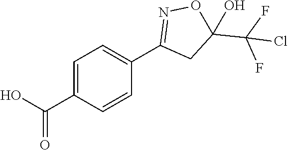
C1=C(C(O)=O)C=CC(C2=NOC(C(F)(F)Cl)(O)C2)=C1
